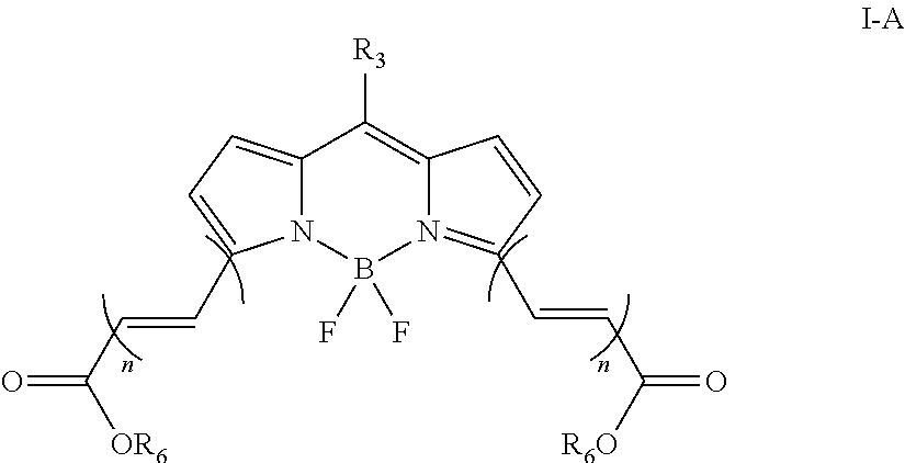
N12C(=CC=C1C=CC(=O)[OR6])C([R3])=C1N(=C(C=CC(=O)[R6O])C=C1)B2(F)F
